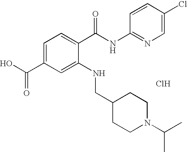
C1=C(C(O)=O)C=C(NCC2CCN(C(C)C)CC2)C(C(NC2=NC=C(Cl)C=C2)=O)=C1.Cl
